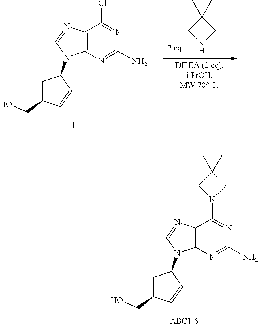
C12=C(N=C(N)N=C1Cl)N(C1CC(CO)C=C1)C=N2.N1CC(C)(C)C1.C12=C(N=C(N)N=C1N1CC(C)(C)C1)N(C1CC(CO)C=C1)C=N2
